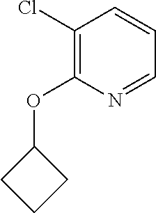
C1(Cl)=C(OC2CCC2)N=CC=C1
